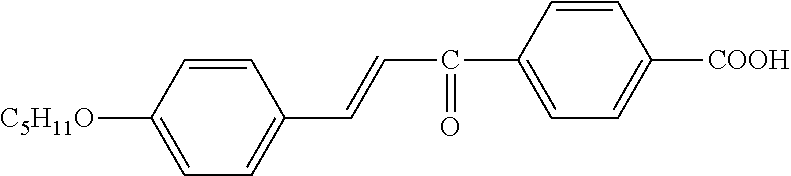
C1=CC([C5H11O])=CC=C1C=CC(C1=CC=C([COOH])C=C1)=O
